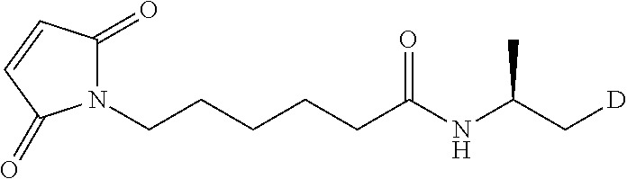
N1(CCCCCC(NC(C)C[D])=O)C(=O)C=CC1=O
